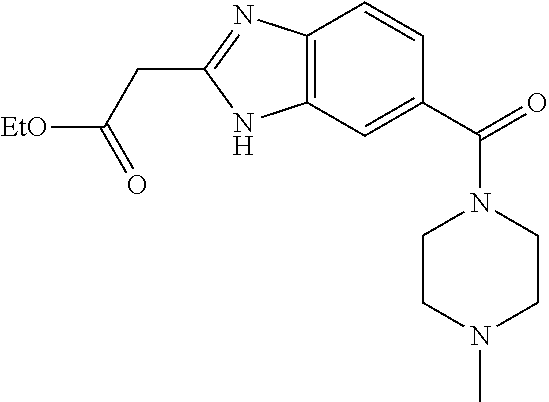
C12=C(C=C(C(=O)N3CCN(C)CC3)C=C1)NC(CC([EtO])=O)=N2
